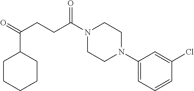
C1(N2CCN(C(CCC(=O)C3CCCCC3)=O)CC2)=CC=CC(Cl)=C1
